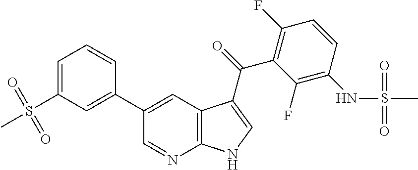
C1=C(S(C)(=O)=O)C=C(C2=CC3=C(N=C2)NC=C3C(=O)C2=C(F)C=CC(NS(C)(=O)=O)=C2F)C=C1
